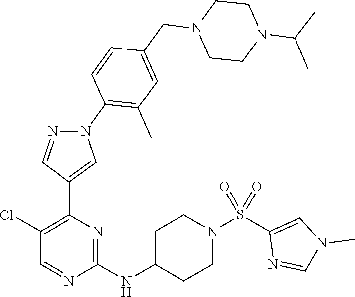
C1(Cl)=C(C2=CN(C3=C(C)C=C(CN4CCN(C(C)C)CC4)C=C3)N=C2)N=C(NC2CCN(S(C3=CN(C)C=N3)(=O)=O)CC2)N=C1
